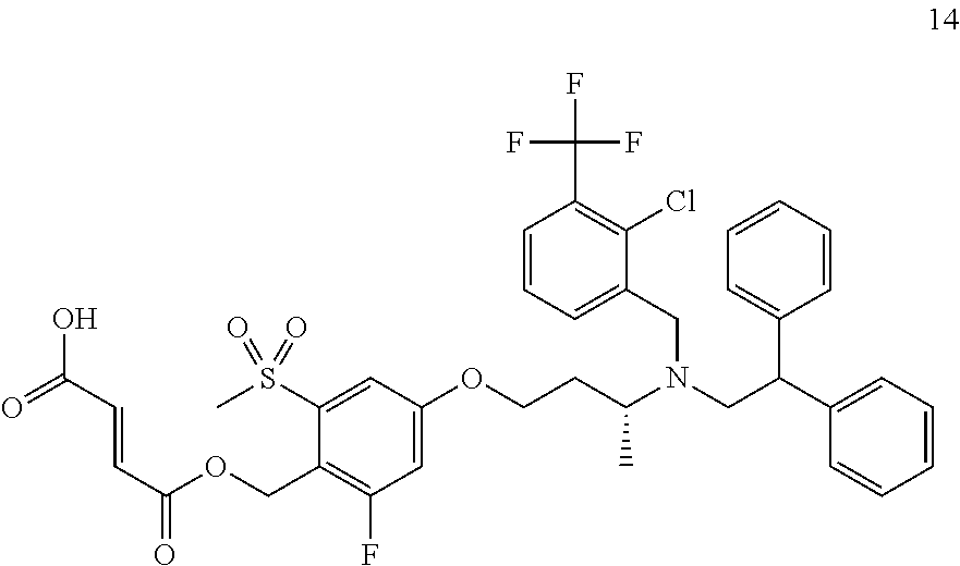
C1=CC=C(CN(CC(C2=CC=CC=C2)C2=CC=CC=C2)C(CCOC2=CC(F)=C(COC(C=CC(O)=O)=O)C(S(C)(=O)=O)=C2)C)C(Cl)=C1C(F)(F)F
